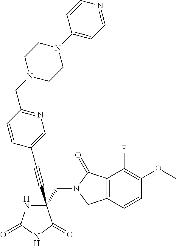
C(#CC1(CN2C(=O)C3=C(C2)C=CC(OC)=C3F)NC(=O)NC1=O)C1=CN=C(CN2CCN(C3=CC=NC=C3)CC2)C=C1
